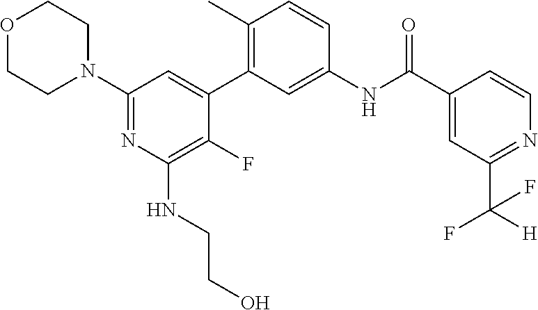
O1CCN(C2=NC(NCCO)=C(F)C(C3=C(C)C=CC(NC(C4=CC(C([H])(F)F)=NC=C4)=O)=C3)=C2)CC1
